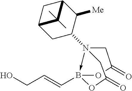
N12(C3CC4CC(C3[Me])C4(C)C)->B(C=CCO)(OC(=O)C1)OC(=O)C2
